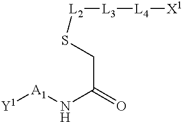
[L3]([L4][X1])[L2]SCC(N[A1][Y1])=O
